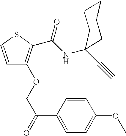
C1=CSC(C(NC2(C#C)CCCCC2)=O)=C1OCC(C1=CC=C(OC)C=C1)=O
